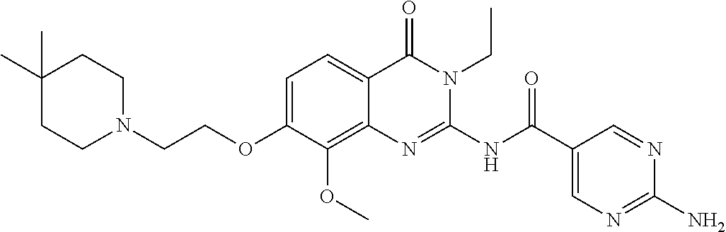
C1=C(OCCN2CCC(C)(C)CC2)C(OC)=C2C(=C1)C(=O)N(CC)C(NC(C1=CN=C(N)N=C1)=O)=N2
